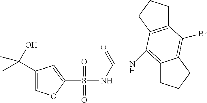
C1=C(C(O)(C)C)C=C(S(NC(=O)NC2=C3CCCC3=C(Br)C3=C2CCC3)(=O)=O)O1
